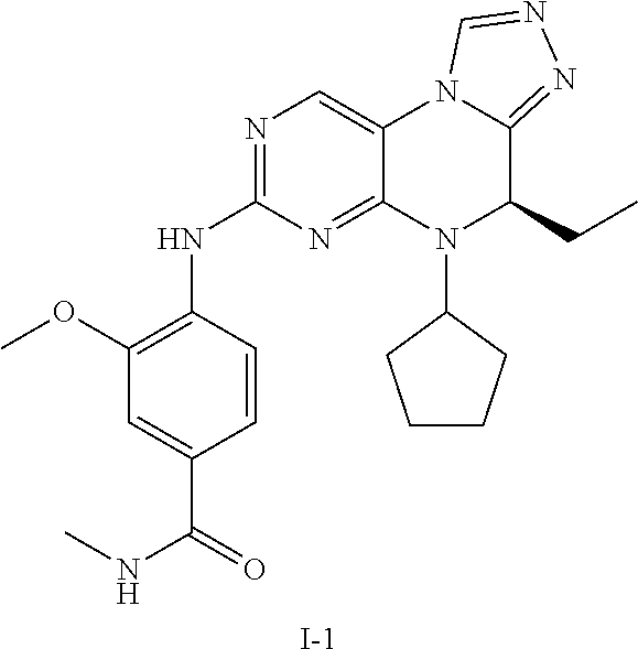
N1=C(NC2=C(OC)C=C(C(=O)NC)C=C2)N=C2C(=C1)N1C(=NN=C1)C(CC)N2C1CCCC1.[I-]
